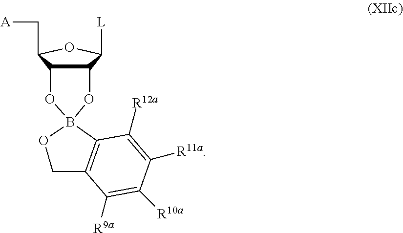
C12C(C(C[A])OC1[L])OB1(O2)OCC2=C1C([R12a])=C([R11a])C([R10a])=C2[R9a]
